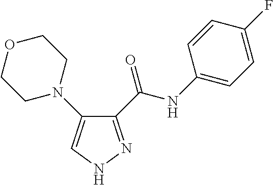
C1(C(NC2=CC=C(F)C=C2)=O)=NNC=C1N1CCOCC1
